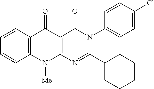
N1([Me])C2=C(C(=O)N(C3=CC=C(Cl)C=C3)C(C3CCCCC3)=N2)C(=O)C2=C1C=CC=C2
